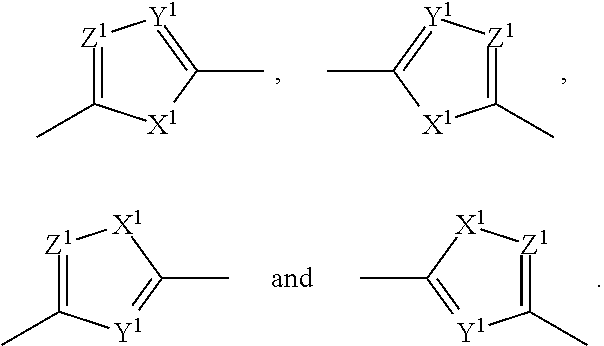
[Z1]1=C(C)[X1]C(C)=[Y1]1.C1(C)=[Z1][Y1]=C(C)[X1]1.[Z1]1=C(C)[Y1]=C(C)[X1]1.C1(C)=[Z1][X1]C(C)=[Y1]1
